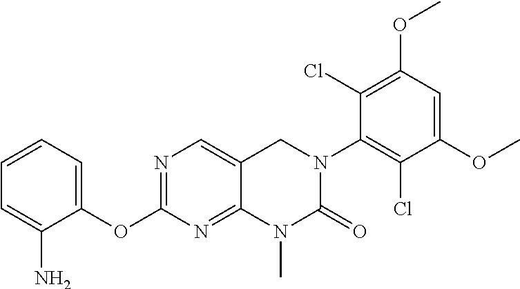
C1(OC2=CC=CC=C2N)=NC=C2C(=N1)N(C)C(=O)N(C1=C(Cl)C(OC)=CC(OC)=C1Cl)C2
